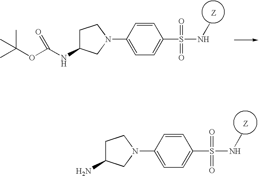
C1(N2CC(NC(OC(C)(C)C)=O)CC2)=CC=C(S(=O)(=O)NC)C=C1.C1(N2CC(N)CC2)=CC=C(S(=O)(=O)NC)C=C1
